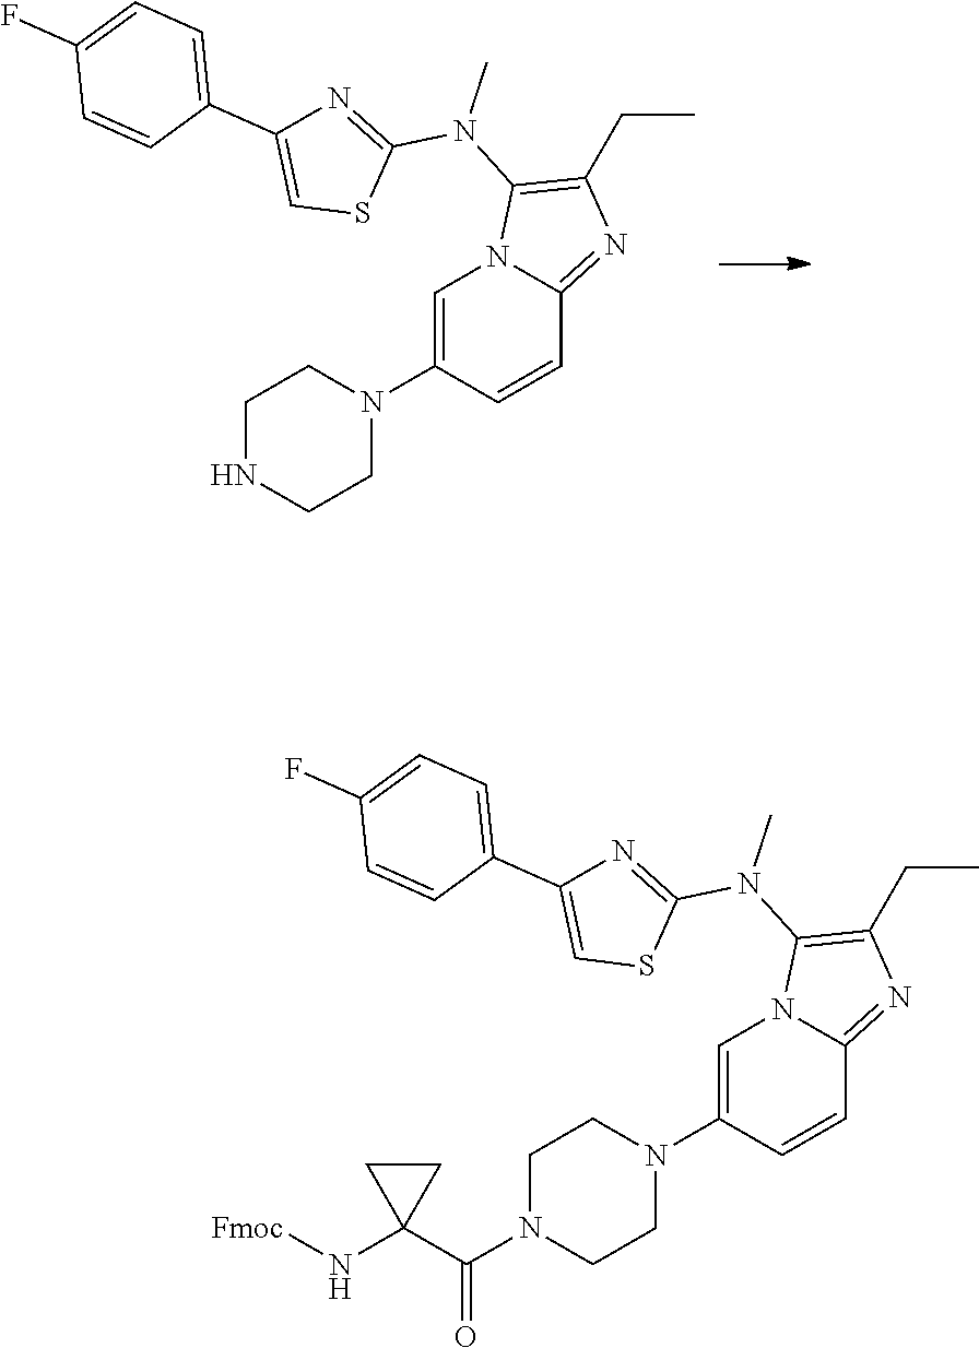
C1NCCN(C2=CN3C(=NC(CC)=C3N(C3=NC(C4=CC=C(F)C=C4)=CS3)C)C=C2)C1.C1N(C(C2(N[Fmoc])CC2)=O)CCN(C2=CN3C(=NC(CC)=C3N(C3=NC(C4=CC=C(F)C=C4)=CS3)C)C=C2)C1
